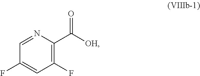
C1=NC(C([OH])=O)=C(F)C=C1F
